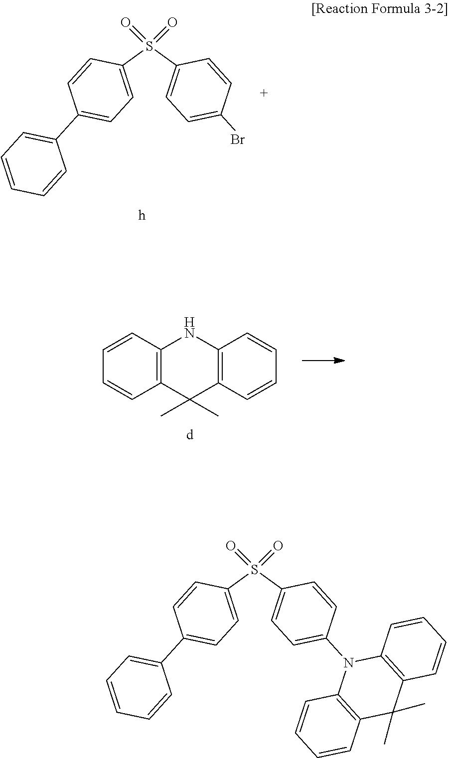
C1=C(S(C2=CC=C(Br)C=C2)(=O)=O)C=CC(C2=CC=CC=C2)=C1.C1=CC2=C(C=C1)NC1=C(C2(C)C)C=CC=C1.C1=C(S(C2=CC=C(N3C4=C(C(C)(C)C5=C3C=CC=C5)C=CC=C4)C=C2)(=O)=O)C=CC(C2=CC=CC=C2)=C1
